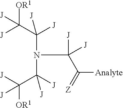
C(N(C(C([J])([OR1])[J])([J])[J])C([J])(C(=[Z])[Analyte])[J])(C([J])([OR1])[J])([J])[J]
